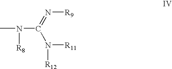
CN(C(N([R11])[R12])=N[R9])[R8]
